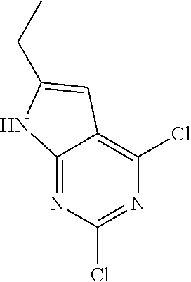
C12=NC(Cl)=NC(Cl)=C1C=C(CC)N2
